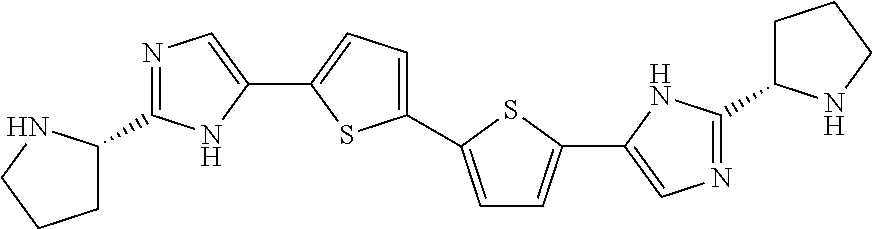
C1(C2=CC=C(C3=CN=C(C4CCCN4)N3)S2)=CC=C(C2=CN=C(C3CCCN3)N2)S1
